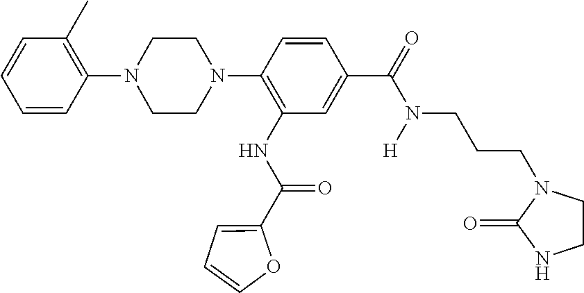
C1=CC=CC(N2CCN(C3=C(NC(C4=CC=CO4)=O)C=C(C(N(CCCN4CCNC4=O)[H])=O)C=C3)CC2)=C1C
